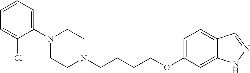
C1N(C2=CC=CC=C2Cl)CCN(CCCCOC2=CC=C3C(=C2)NN=C3)C1
